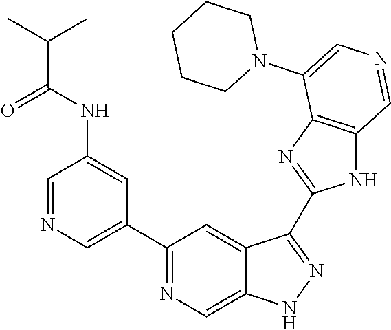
C1(C2=CN=CC(NC(=O)C(C)C)=C2)=NC=C2C(=C1)C(C1=NC3=C(N1)C=NC=C3N1CCCCC1)=NN2
